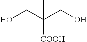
OCC(CO)(C)[COOH]
